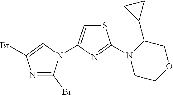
N1=C(Br)N(C2=CSC(N3CCOCC3C3CC3)=N2)C=C1Br
